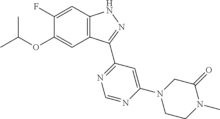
O(C1=CC2=C(C=C1F)NN=C2C1=NC=NC(N2CCN(C)C(=O)C2)=C1)C(C)C
